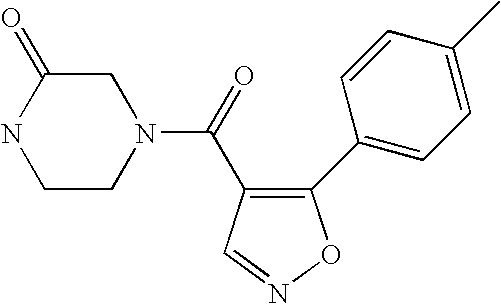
C1CN(C(=O)C2=C(C3=CC=C(C)C=C3)ON=C2)CC(=O)N1
